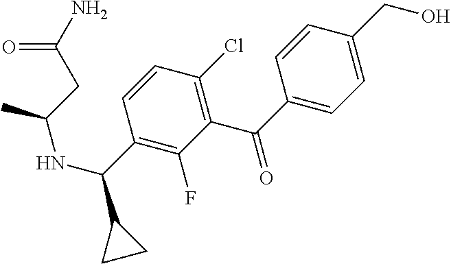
C1=C(CO)C=CC(C(=O)C2=C(Cl)C=CC(C(C3CC3)NC(C)CC(N)=O)=C2F)=C1
